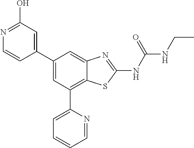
C1(C2=CC(O)=NC=C2)=CC(C2=CC=CC=N2)=C2C(=C1)N=C(NC(NCC)=O)S2
